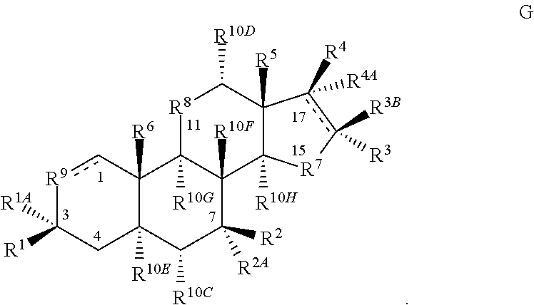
[R9]1cC2([R6])C([R10E])(CC1([R1A])[R1])C([R10C])C([R2A])([R2])C1([R10F])C2([R10G])[R8]C([R10D])C2([R5])C1([R10H])[R7]c([R3B])([R3])c2([R4])[R4A]
